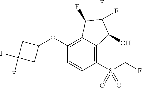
C1(OC2CC(F)(F)C2)=C2C(=C(S(=O)(CF)=O)C=C1)C(O)C(F)(F)C2F
